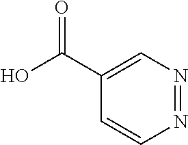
C1=CC(C(O)=O)=CN=N1
